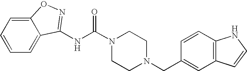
N(C(N1CCN(CC2=CC3=C(C=C2)NC=C3)CC1)=O)C1=NOC2=CC=CC=C21
